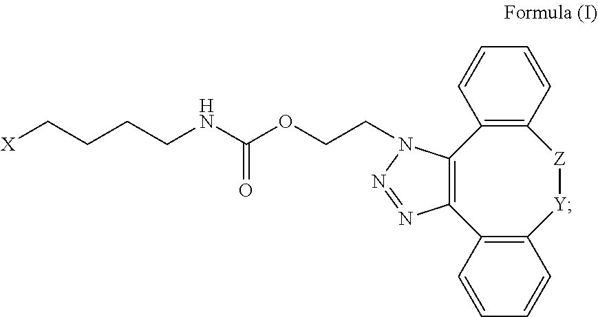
C12=C(C=CC=C1)[Z][Y]C1=C(C3=C2N(CCOC(NCCCC[X])=O)N=N3)C=CC=C1
